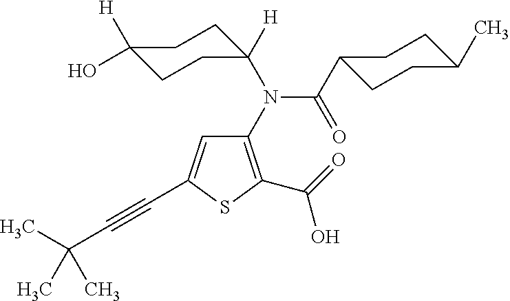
C1(N(C(=O)C2CCC(C)CC2)C2([H])CCC([H])(O)CC2)=C(C(=O)O)SC(C#CC(C)(C)C)=C1
